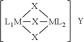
[X]1[ML2]2[X][L1M]1[X]2.[Y]
